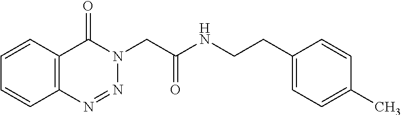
C1=CC=CC2=C1C(=O)N(CC(NCCC1=CC=C(C)C=C1)=O)N=N2
